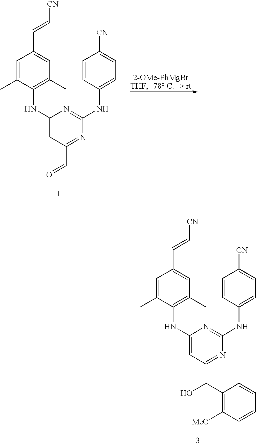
C1(NC2=C(C)C=C(C=C[CN])C=C2C)=CC(C=O)=NC(NC2=CC=C([CN])C=C2)=N1.I.C1(NC2=C(C)C=C(C=C[CN])C=C2C)=CC(C(O)C2=C([MeO])C=CC=C2)=NC(NC2=CC=C([CN])C=C2)=N1
